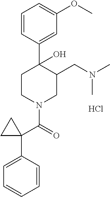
C1=CC(C2(O)CCN(C(C3(C4=CC=CC=C4)CC3)=O)CC2CN(C)C)=CC(OC)=C1.Cl
